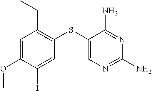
C1=C(OC)C(I)=CC(SC2=CN=C(N)N=C2N)=C1CC
